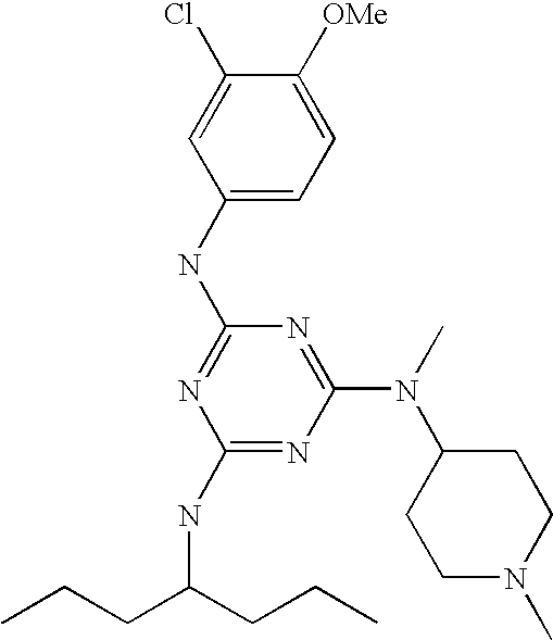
C1(NC2=NC(NC(CCC)CCC)=NC(N(C3CCN(C)CC3)C)=N2)=CC=C([OMe])C(Cl)=C1
